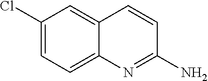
C1(Cl)=CC=C2C(=C1)C=CC(N)=N2
